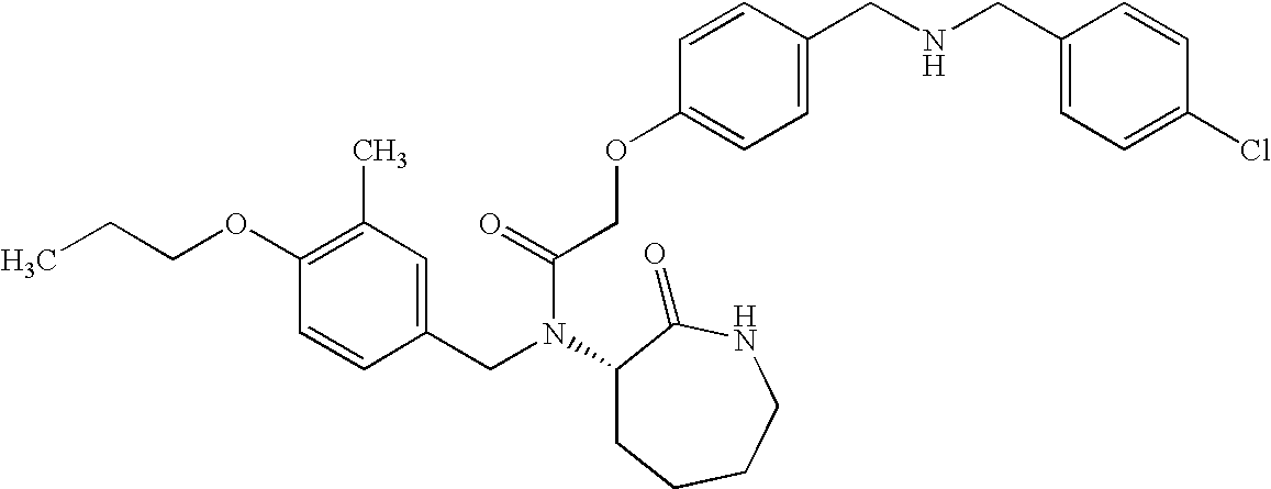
C1(CN(C(COC2=CC=C(CNCC3=CC=C(Cl)C=C3)C=C2)=O)C2CCCCNC2=O)=CC(C)=C(OCCC)C=C1
